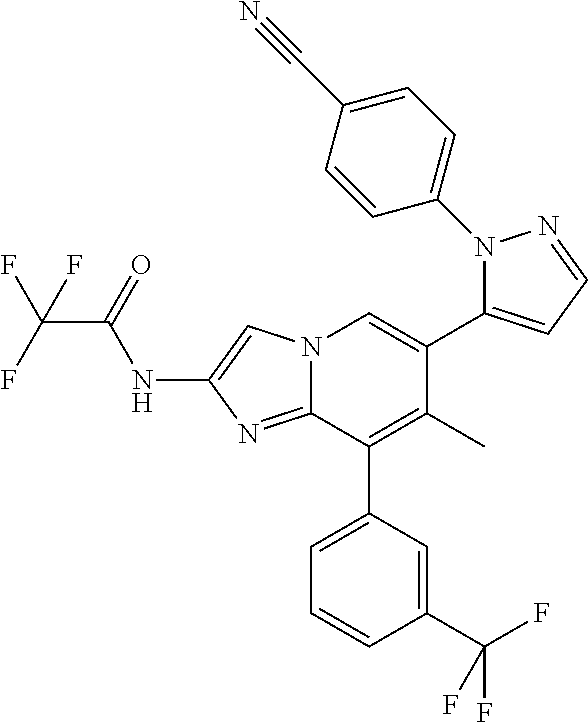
N12C(=NC(NC(=O)C(F)(F)F)=C1)C(C1=CC=CC(C(F)(F)F)=C1)=C(C)C(C1=CC=NN1C1=CC=C(C#N)C=C1)=C2
